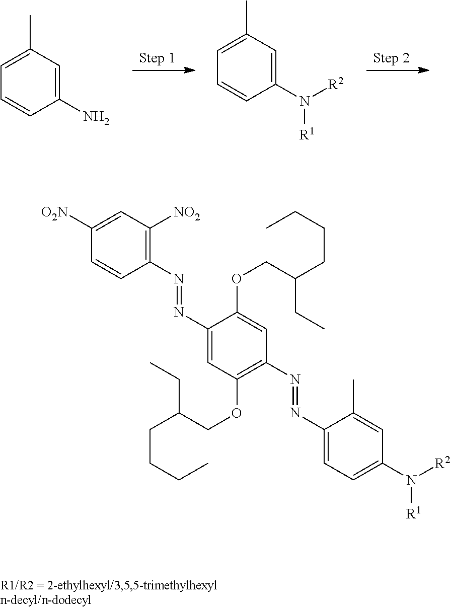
C1(C)=CC=CC(N)=C1.C1(C)=CC=CC(N([R1])[R2])=C1.C1(C)=CC(N([R1])[R2])=CC=C1N=NC1=C(OCC(CC)CCCC)C=C(N=NC2=C([NO2])C=C([O2N])C=C2)C(OCC(CC)CCCC)=C1
